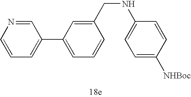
C1=NC=CC=C1C1=CC=CC(CNC2=CC=C([NHBoc])C=C2)=C1
